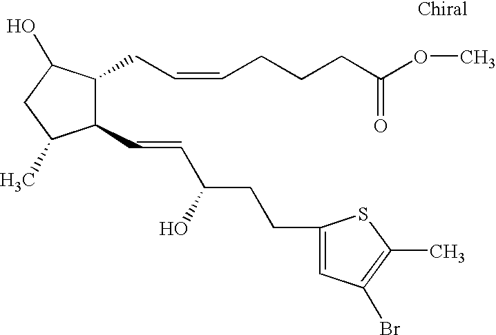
C1(C=CC(CCC2=CC(Br)=C(C)S2)O)C(CC=CCCCC(OC)=O)C(O)CC1C
